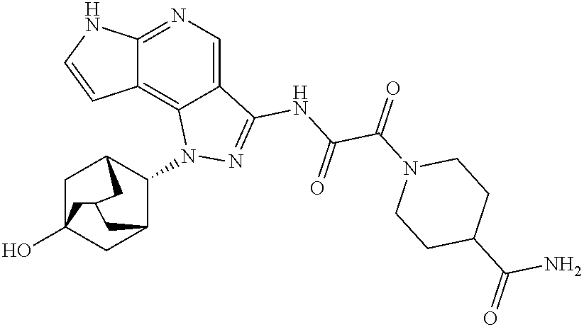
C12=NC=C3C(=C1C=CN2)N(C1C2CC4(O)CC1CC(C4)C2)N=C3NC(C(N1CCC(C(N)=O)CC1)=O)=O
